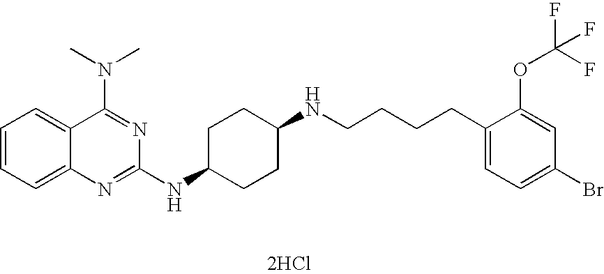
[2HCl].C1=CC=C2C(=C1)C(N(C)C)=NC(NC1CCC(NCCCCC3=CC=C(Br)C=C3OC(F)(F)F)CC1)=N2
